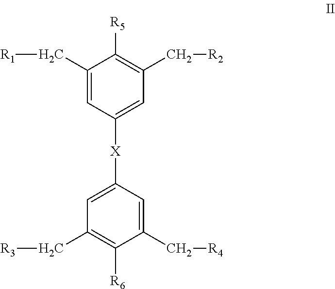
C1(C[R1])=CC([X]C2=CC(C[R3])=C([R6])C(C[R4])=C2)=CC(C[R2])=C1[R5]
